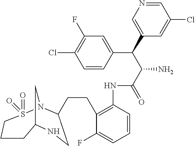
C12CN(S(=O)(=O)CCC1)C(CCC1=C(NC(C(C(C3=CN=CC(Cl)=C3)C3=CC(F)=C(Cl)C=C3)N)=O)C=CC=C1F)CN2
